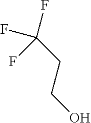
FC(CCO)(F)F
